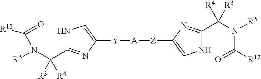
N1C(C(N([R5])C(=O)[R12])([R3])[R4])=NC([Y][A][Z]C2=CNC(C(N([R5])C([R12])=O)([R4])[R3])=N2)=C1
